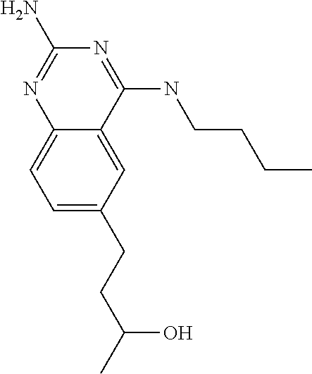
C1=C(CCC(O)C)C=C2C(=C1)N=C(N)N=C2NCCCC
